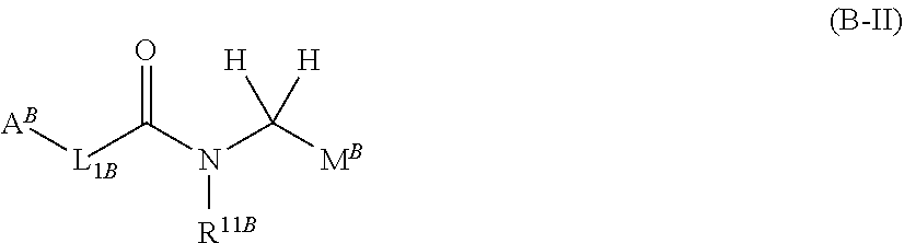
[L1B](C(N(C([MB])([H])[H])[R11B])=O)[AB]
